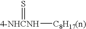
[4-NHCNH]([C8H17(n)])=S
